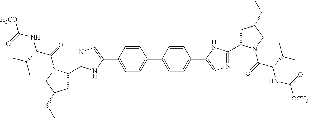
C1=C(C2=CN=C(C3CC(SC)CN3C(C(C(C)C)NC(=O)[H3CO])=O)N2)C=CC(C2=CC=C(C3=CN=C(C4CC(SC)CN4C(C(C(C)C)NC(=O)[OCH3])=O)N3)C=C2)=C1
